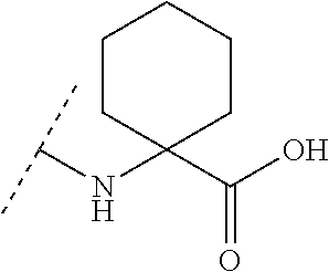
C(NC1(C(O)=O)CCCCC1)(C)C
